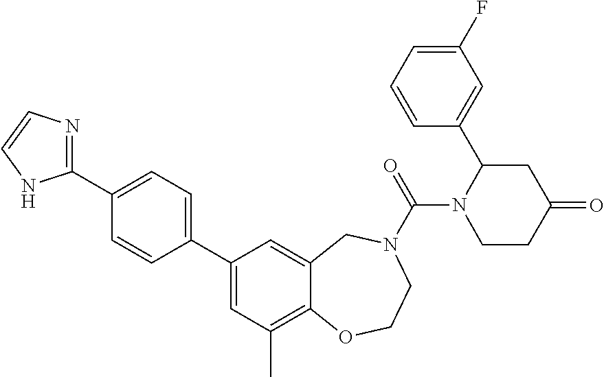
C1(C2=NC=CN2)=CC=C(C2=CC(C)=C3C(=C2)CN(C(=O)N2CCC(=O)CC2C2=CC(F)=CC=C2)CCO3)C=C1
